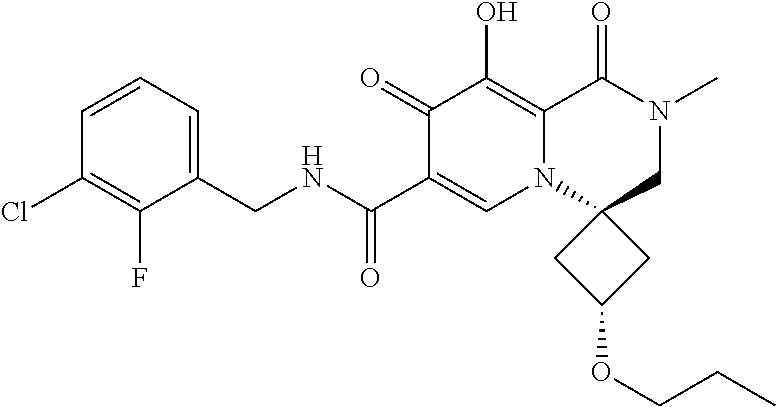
C1(CNC(=O)C2=CN3C(=C(O)C2=O)C(=O)N(C)CC32CC(OCCC)C2)=CC=CC(Cl)=C1F
